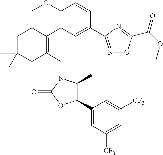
C1(OC)=C(C2=C(CN3C(C)C(C4=CC([CF3])=CC([CF3])=C4)OC3=O)CC(C)(C)CC2)C=C(C2=NOC(C(OC)=O)=N2)C=C1
